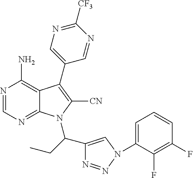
N1=CN=C2C(=C1N)C(C1=CN=C([CF3])N=C1)=C([CN])N2C(C1=CN(C2=CC=CC(F)=C2F)N=N1)CC
